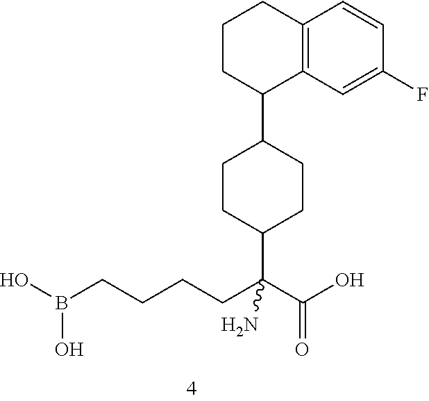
O=C(C(CCCCB(O)O)(C1CCC(C2C3=C(C=CC(F)=C3)CCC2)CC1)N)O
